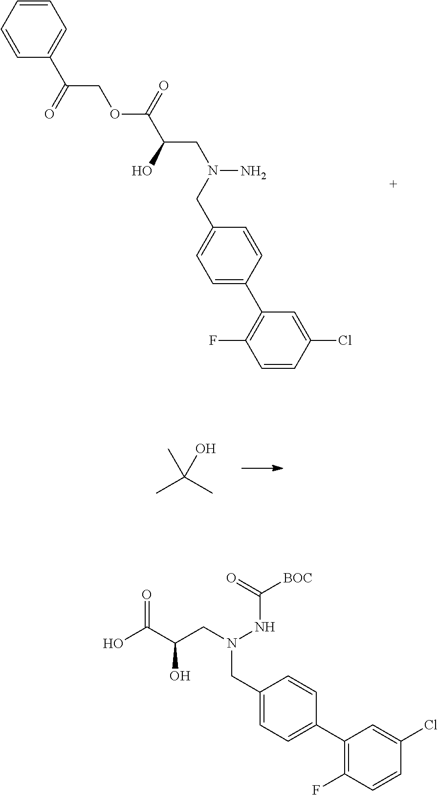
C1=CC=CC(C(COC(=O)C(CN(N)CC2=CC=C(C3=C(F)C=CC(Cl)=C3)C=C2)O)=O)=C1.CC(C)(C)O.OC(C(CN(NC(=O)[BOC])CC1=CC=C(C2=C(F)C=CC(Cl)=C2)C=C1)O)=O
